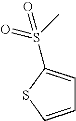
C1=C(S(C)(=O)=O)SC=C1
